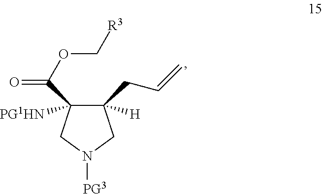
C1([H])(CC=C)C([PG1HN])(C(OC[R3])=O)CN([PG3])C1
